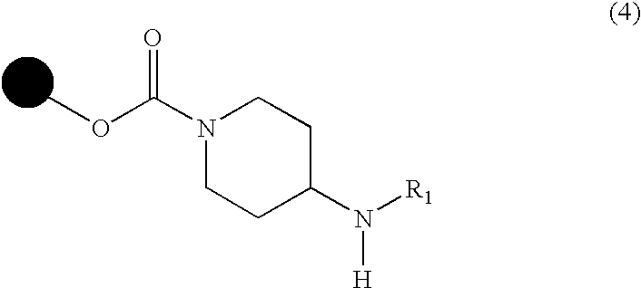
COC(N1CCC(N([R1])[H])CC1)=O
